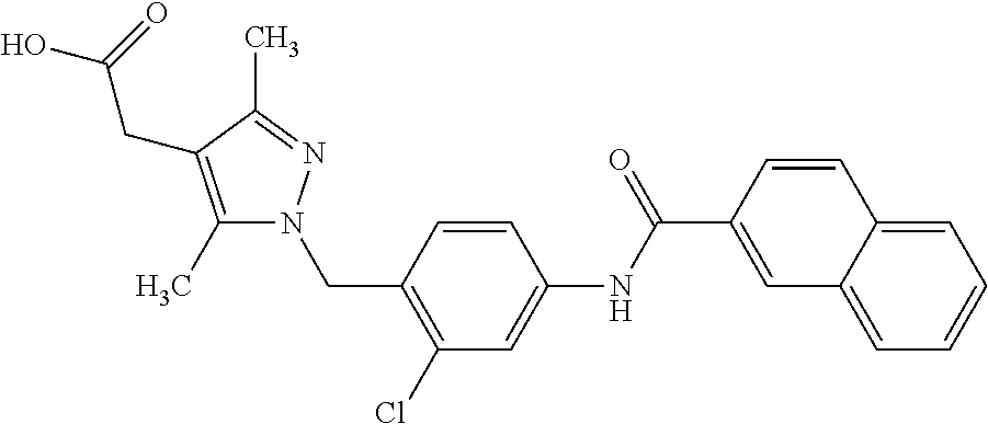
C1=C(C(NC2=CC(Cl)=C(CN3C(C)=C(CC(=O)O)C(C)=N3)C=C2)=O)C=CC2=CC=CC=C12
